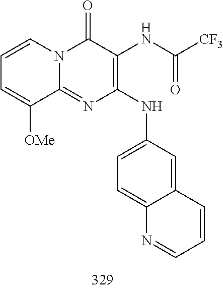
C1=CC=C([OMe])C2=NC(NC3=CC=C4C(=C3)C=CC=N4)=C(NC([CF3])=O)C(=O)N12
